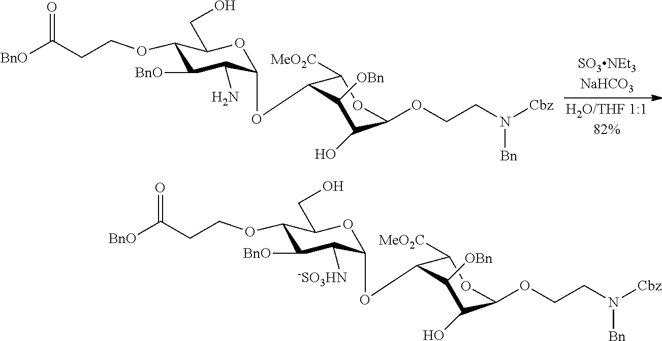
C1(OCCC([BnO])=O)C([BnO])C(N)C(OC2C([MeO2C])OC(OCCN([Cbz])[Bn])C(O)C2[OBn])OC1CO.C1(OCCC([BnO])=O)C([BnO])C([-SO3HN])C(OC2C([MeO2C])OC(OCCN([Cbz])[Bn])C(O)C2[OBn])OC1CO
